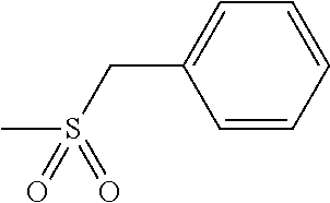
C(C1=CC=CC=C1)S(=O)(C)=O
